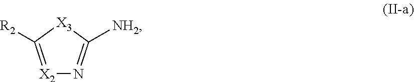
[X2]1=C([R2])[X3]C([NH2])=N1
